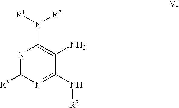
N1=C([R5])N=C(N[R3])C(N)=C1N([R1])[R2]
